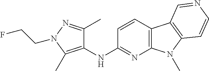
N(C1=NC2=C(C=C1)C1=C(N2C)C=CN=C1)C1=C(C)N(CCF)N=C1C
